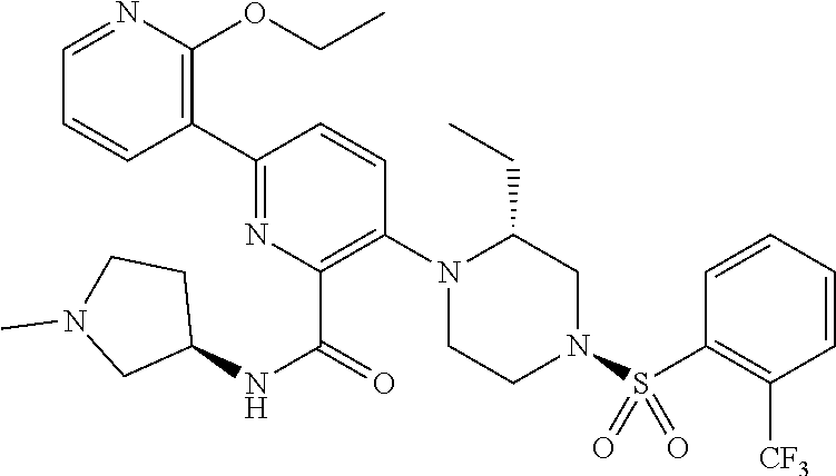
C1=NC(OCC)=C(C2=NC(C(=O)NC3CCN(C)C3)=C(N3CCN(S(C4=C([CF3])C=CC=C4)(=O)=O)CC3CC)C=C2)C=C1
